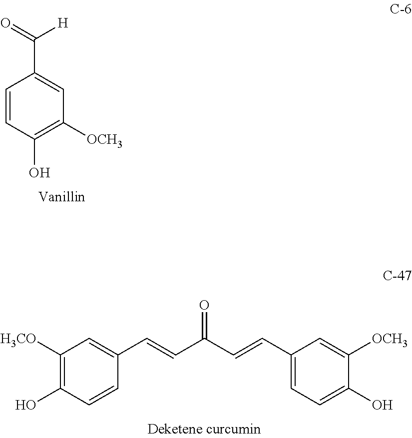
C1=CC(O)=C([OCH3])C=C1C(=O)[H].C1([OCH3])=CC(C=CC(C=CC2=CC([H3CO])=C(O)C=C2)=O)=CC=C1O
